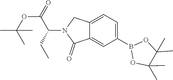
C1(C)(C)C(C)(C)OB(C2=CC=C3CN(C(C(OC(C)(C)C)=O)CC)C(=O)C3=C2)O1
